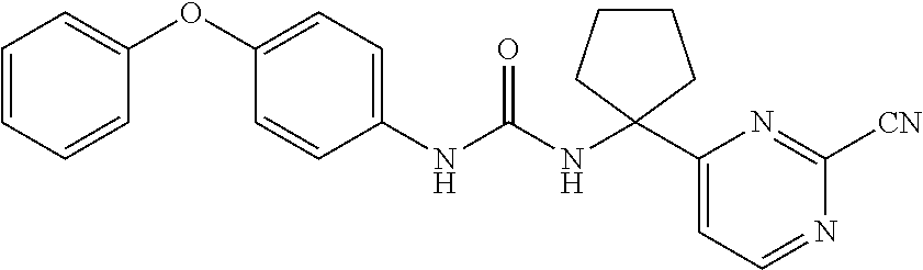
C1(NC(NC2(C3=CC=NC([CN])=N3)CCCC2)=O)=CC=C(OC2=CC=CC=C2)C=C1
